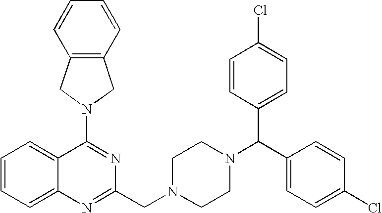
C1=CC=C2C(=C1)C(N1CC3=C(C1)C=CC=C3)=NC(CN1CCN(C(C3=CC=C(Cl)C=C3)C3=CC=C(Cl)C=C3)CC1)=N2
